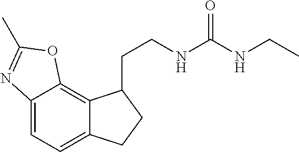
C12=CC=C3C(=C1OC(C)=N2)C(CCNC(=O)NCC)CC3
